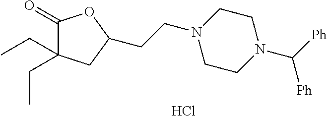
Cl.C1(=O)C(CC)(CC)CC(CCN2CCN(C([Ph])[Ph])CC2)O1
